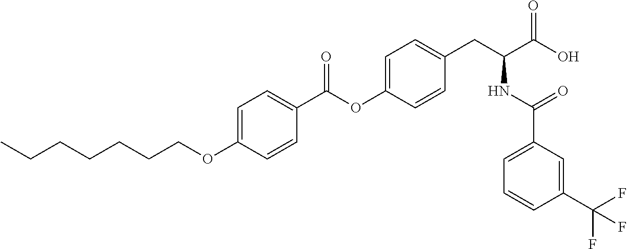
C1=C(OCCCCCCC)C=CC(C(OC2=CC=C(CC(C(O)=O)NC(C3=CC=CC(C(F)(F)F)=C3)=O)C=C2)=O)=C1
